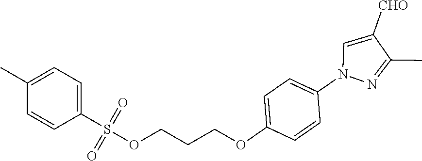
C1(C)=NN(C2=CC=C(OCCCOS(=O)(=O)C3=CC=C(C)C=C3)C=C2)C=C1[CHO]
